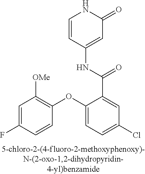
C1=CC(NC(C2=CC(Cl)=CC=C2OC2=C([OMe])C=C(F)C=C2)=O)=CC(=O)N1
